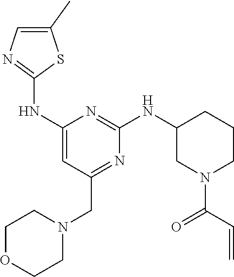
C1(C)=CN=C(NC2=CC(CN3CCOCC3)=NC(NC3CN(C(C=C)=O)CCC3)=N2)S1
